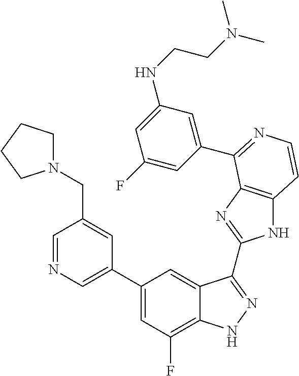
C1=C(C2=CC(F)=C3C(=C2)C(C2=NC4=C(N2)C=CN=C4C2=CC(NCCN(C)C)=CC(F)=C2)=NN3)C=C(CN2CCCC2)C=N1
